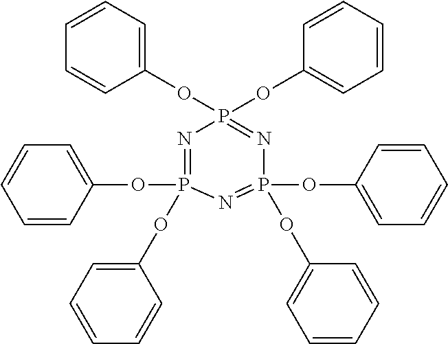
C1=CC=C(OP2(OC3=CC=CC=C3)=NP(OC3=CC=CC=C3)(OC3=CC=CC=C3)=NP(OC3=CC=CC=C3)(OC3=CC=CC=C3)=N2)C=C1
